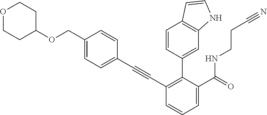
C1(C#CC2=CC=C(COC3CCOCC3)C=C2)=C(C2=CC3=C(C=C2)C=CN3)C(C(NCCC#N)=O)=CC=C1
